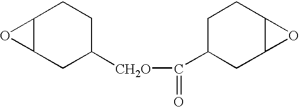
C12C(CC([CH2O]C(=O)C3CC4C(CC3)O4)CC1)O2
